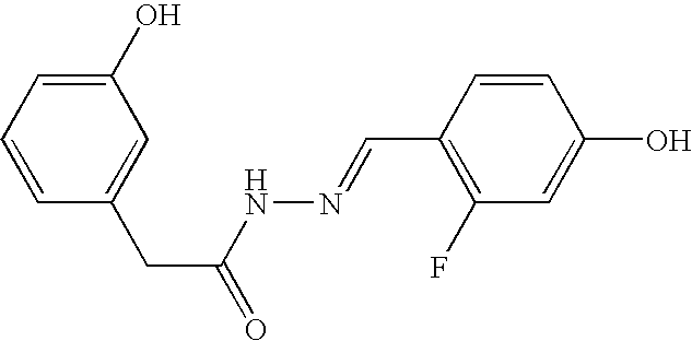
C1(O)=CC=CC(CC(=O)NN=CC2=C(F)C=C(O)C=C2)=C1
